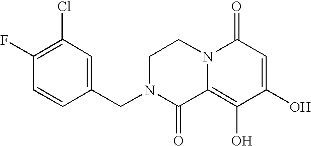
C1N(CC2=CC(Cl)=C(F)C=C2)C(=O)C2=C(O)C(O)=CC(=O)N2C1
